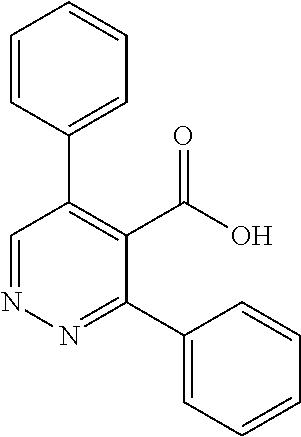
C1=CC(C2=C(C(O)=O)C(C3=CC=CC=C3)=NN=C2)=CC=C1
